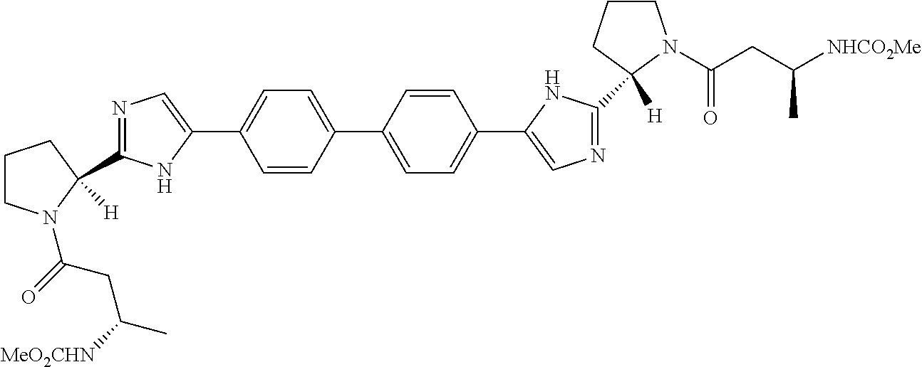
C1(C2=CC=C(C3=CN=C(C4([H])CCCN4C(=O)CC(C)[NHCO2Me])N3)C=C2)=CC=C(C2=CN=C(C3([H])N(C(CC([NHCO2Me])C)=O)CCC3)N2)C=C1
